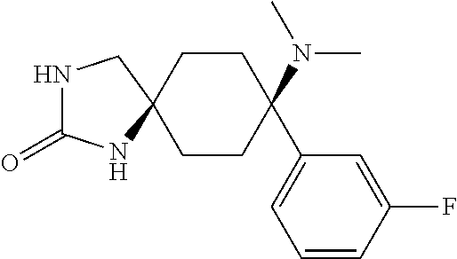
C1CC(N(C)C)(C2=CC=CC(F)=C2)CCC12CNC(=O)N2
